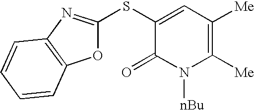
C1([Me])=C([Me])C=C(SC2=NC3=C(O2)C=CC=C3)C(=O)N1[nBu]
